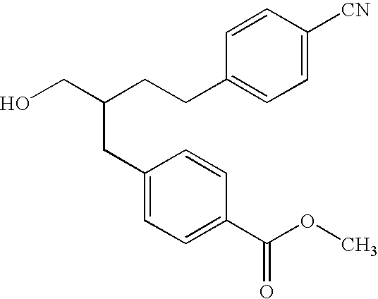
C1=C([CN])C=CC(CCC(CO)CC2=CC=C(C(OC)=O)C=C2)=C1
